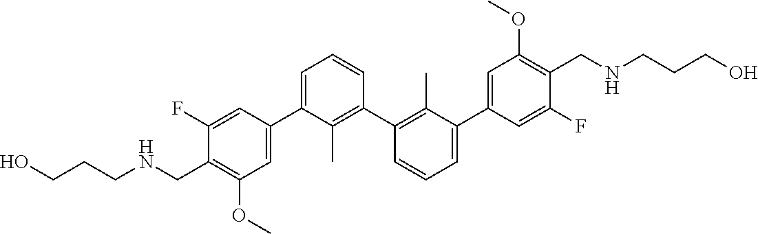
C1(C2=CC(OC)=C(CNCCCO)C(F)=C2)=CC=CC(C2=C(C)C(C3=CC(OC)=C(CNCCCO)C(F)=C3)=CC=C2)=C1C
